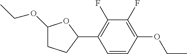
C1(OCC)CCC(C2=C(F)C(F)=C(OCC)C=C2)O1
